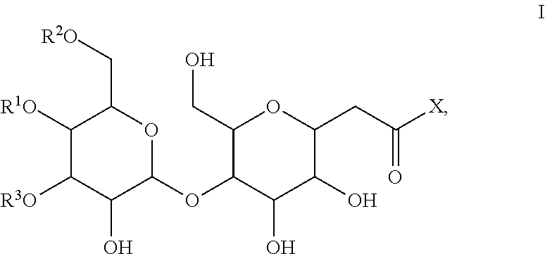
C1([R1O])C([R3O])C(O)C(OC2C(O)C(O)C(CC([X])=O)OC2CO)OC1C[R2O]
